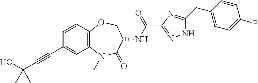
OC(C#CC1=CC2=C(C=C1)OCC(NC(C1=NNC(CC3=CC=C(F)C=C3)=N1)=O)C(=O)N2C)(C)C
